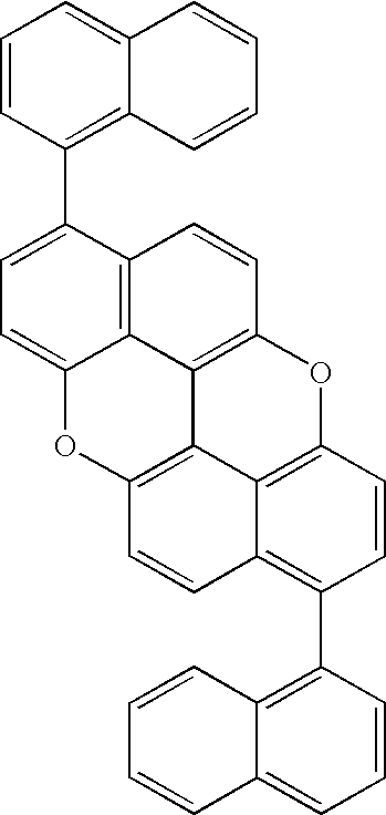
C1=C(C2=C3C(=CC=C2)C=CC=C3)C2=C3C(=C1)OC1=C4C3=C(C=C2)OC2=C4C(=C(C3=C4C(=CC=C3)C=CC=C4)C=C2)C=C1
